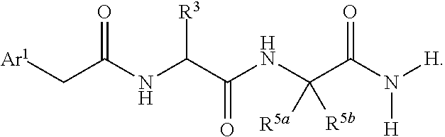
[Ar1]CC(NC(C(NC(C(N([H])[H])=O)([R5a])[R5b])=O)[R3])=O
